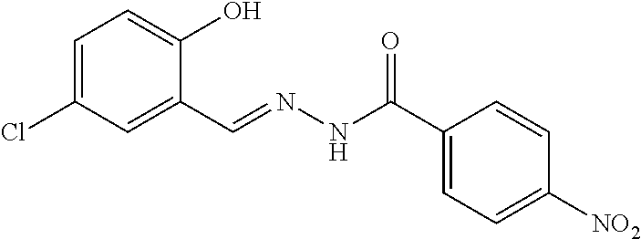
C1=C(Cl)C=C(C=NNC(C2=CC=C([NO2])C=C2)=O)C(O)=C1
